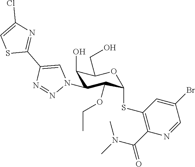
C1(O)C(N2C=C(C3=NC(Cl)=CS3)N=N2)C(OCC)C(SC2=C(C(=O)N(C)C)N=CC(Br)=C2)OC1CO
